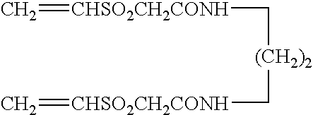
C=[CHSO2CH2CONH]C[(CH2)2]C[CHSO2CH2CONH]=C
